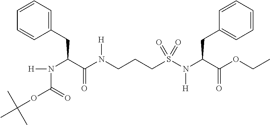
C1=CC=C(CC(C(N(CCCS(N(C(C(OCC)=O)CC2=CC=CC=C2)[H])(=O)=O)[H])=O)N(C(=O)OC(C)(C)C)[H])C=C1
